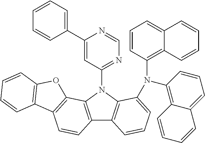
C1(C2=CC=CC=C2)=CC(N2C3=C(C4=C2C2=C(C=C4)C4=C(O2)C=CC=C4)C=CC=C3N(C2=C3C(=CC=C2)C=CC=C3)C2=C3C(=CC=C2)C=CC=C3)=NC=N1
